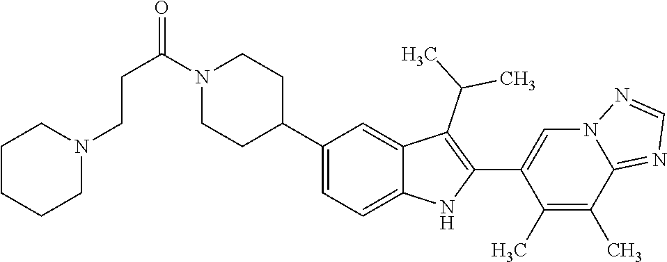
N1(C(CCN2CCCCC2)=O)CCC(C2=CC=C3C(=C2)C(C(C)C)=C(C2=CN4C(=NC=N4)C(C)=C2C)N3)CC1
